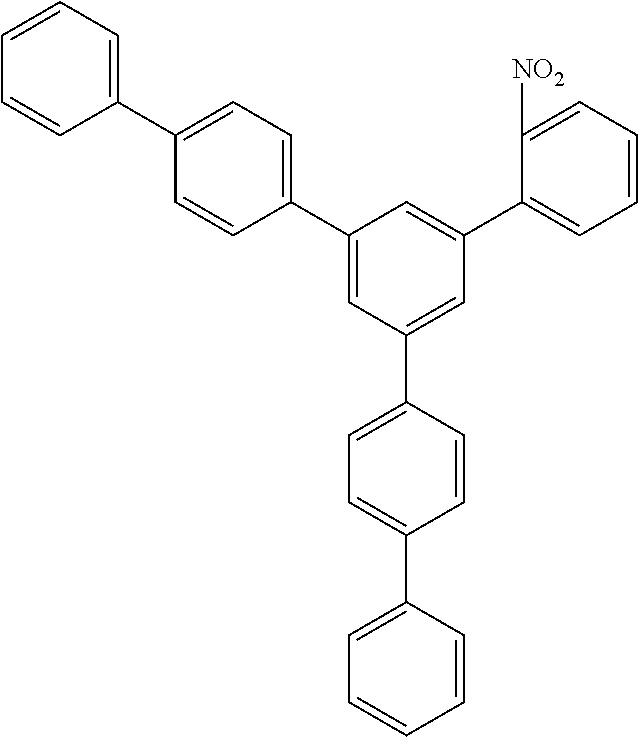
C1(C2=CC(C3=CC=C(C4=CC=CC=C4)C=C3)=CC(C3=CC=CC=C3[NO2])=C2)=CC=C(C2=CC=CC=C2)C=C1
